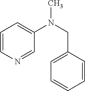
C1=CN=CC(N(CC2=CC=CC=C2)C)=C1
